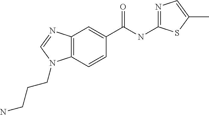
C12=C(C=CC(C(=O)NC3=NC=C(C)S3)=C1)N(CCCN)C=N2
